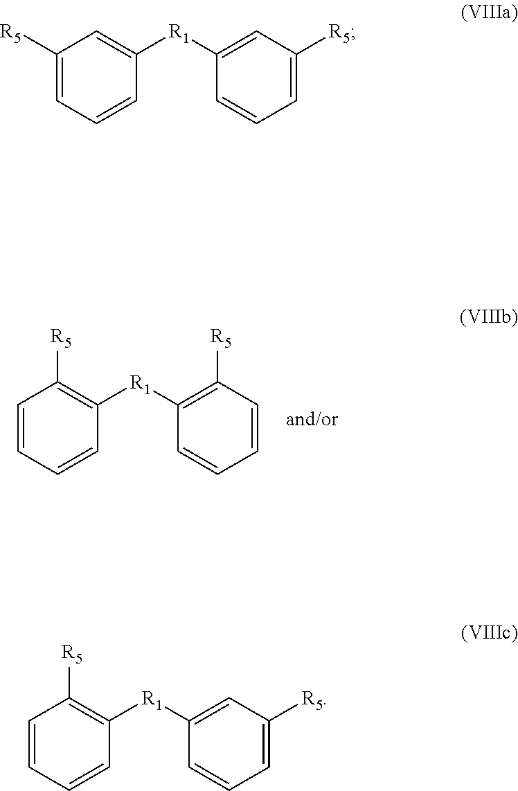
C1([R5])=CC=CC([R1]C2=CC([R5])=CC=C2)=C1.C1=CC=CC([R1]C2=C([R5])C=CC=C2)=C1[R5].C1=CC=CC([R1]C2=CC([R5])=CC=C2)=C1[R5]
